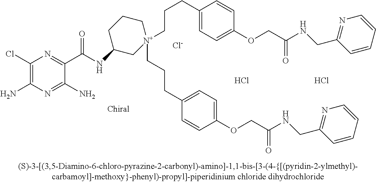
[Cl-].C1(Cl)=C(N)N=C(N)C(C(=O)NC2C[N+](CCCC3=CC=C(OCC(NCC4=NC=CC=C4)=O)C=C3)(CCCC3=CC=C(OCC(=O)NCC4=NC=CC=C4)C=C3)CCC2)=N1.Cl.Cl
